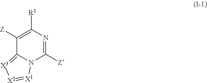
C1([Z])=C([R1])N=C([Z])N2C1=[X3][X2]=[X1]2
